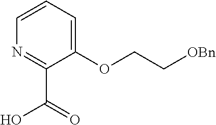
N1=C(C(=O)O)C(OCC[OBn])=CC=C1
